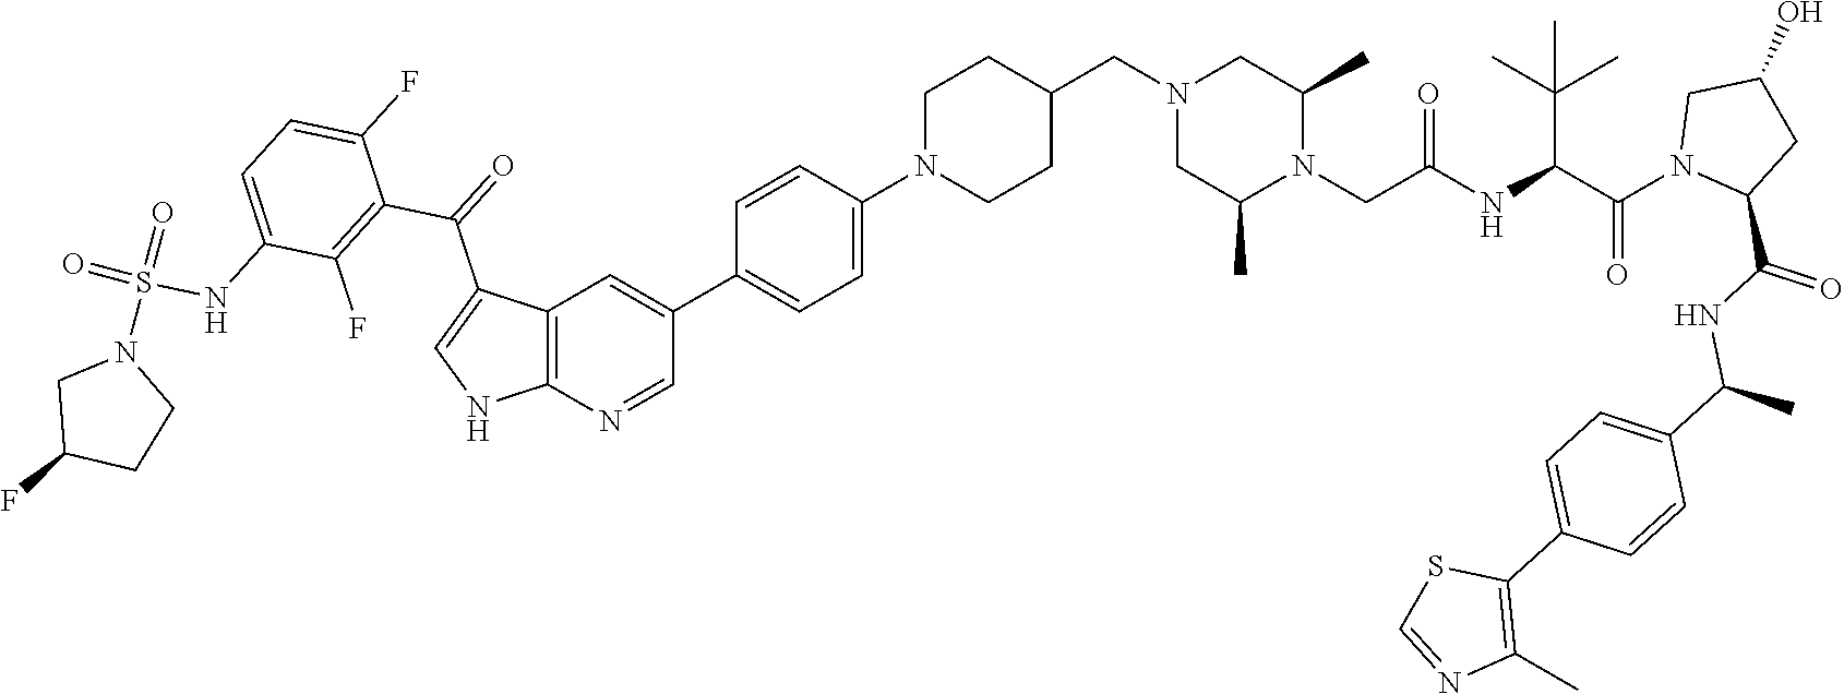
C12=C(N=CC(C3=CC=C(N4CCC(CN5CC(C)N(CC(NC(C(N6C(C(NC(C7=CC=C(C8=C(C)N=CS8)C=C7)C)=O)CC(O)C6)=O)C(C)(C)C)=O)C(C)C5)CC4)C=C3)=C1)NC=C2C(C1=C(F)C(NS(=O)(=O)N2CC(F)CC2)=CC=C1F)=O
